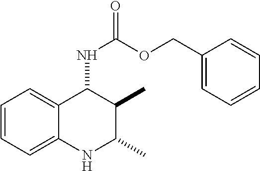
C1=CC=C2C(=C1)C(NC(=O)OCC1=CC=CC=C1)C(C)C(C)N2
